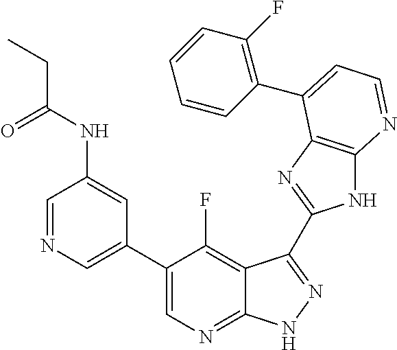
C1=NC=C(C2=CN=C3C(=C2F)C(C2=NC4=C(N2)N=CC=C4C2=C(F)C=CC=C2)=NN3)C=C1NC(CC)=O
